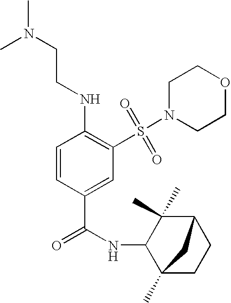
C1=CC(C(=O)NC2C3(C)CCC(C2(C)C)C3)=CC(S(N2CCOCC2)(=O)=O)=C1NCCN(C)C
